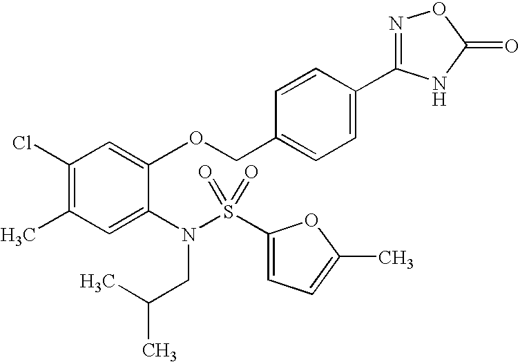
C1(Cl)=C(C)C=C(N(CC(C)C)S(=O)(=O)C2=CC=C(C)O2)C(OCC2=CC=C(C3=NOC(=O)N3)C=C2)=C1
